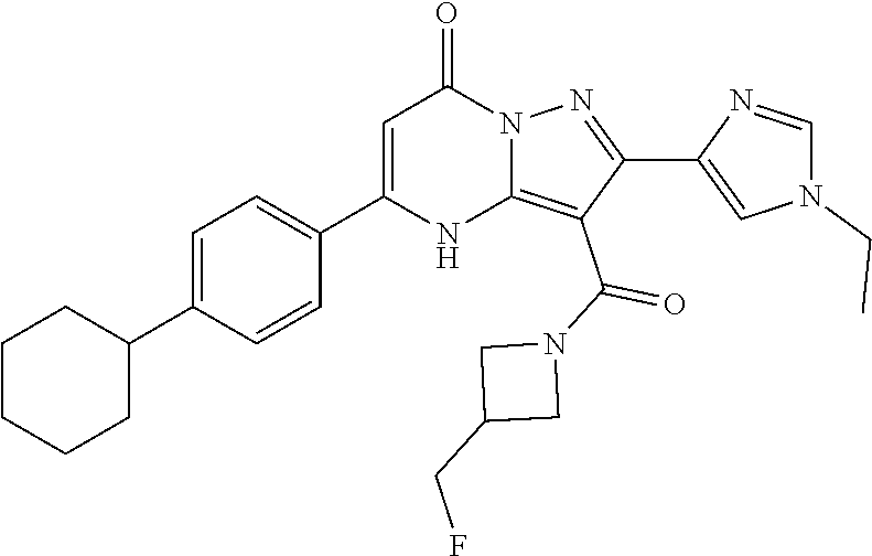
C1=C(C2CCCCC2)C=CC(C2=CC(=O)N3C(=C(C(N4CC(CF)C4)=O)C(C4=CN(CC)C=N4)=N3)N2)=C1
